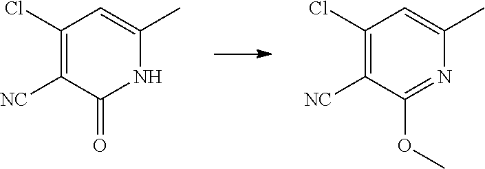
N1C(C)=CC(Cl)=C([NC])C1=O.N1=C(OC)C([NC])=C(Cl)C=C1C
